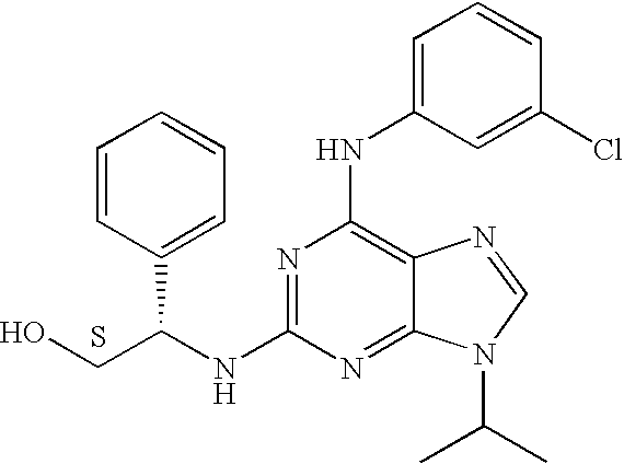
OCC(NC1=NC(NC2=CC=CC(Cl)=C2)=C2C(=N1)N(C(C)C)C=N2)C1=CC=CC=C1.S
